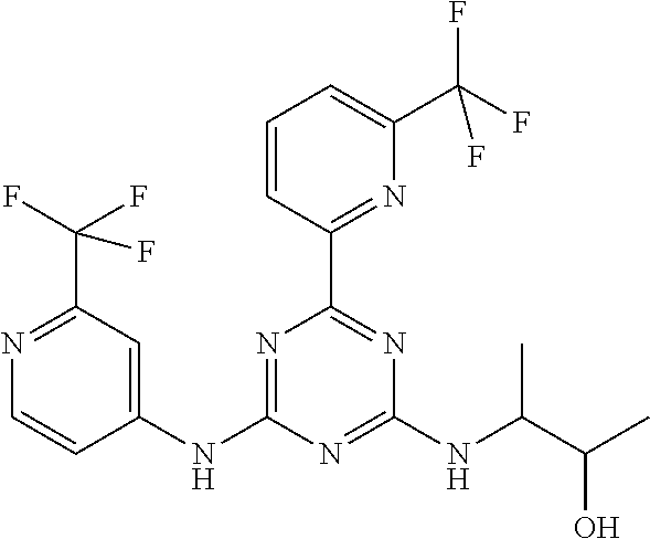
N1=C(C(F)(F)F)C=C(NC2=NC(C3=NC(C(F)(F)F)=CC=C3)=NC(NC(C(C)O)C)=N2)C=C1
